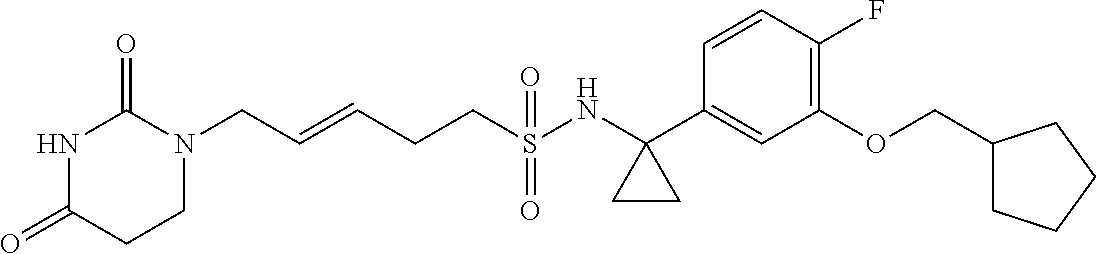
C(=CCCS(NC1(C2=CC(OCC3CCCC3)=C(F)C=C2)CC1)(=O)=O)CN1C(=O)NC(=O)CC1
